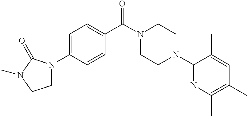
C1(C(N2CCN(C3=NC(C)=C(C)C=C3C)CC2)=O)=CC=C(N2CCN(C)C2=O)C=C1
